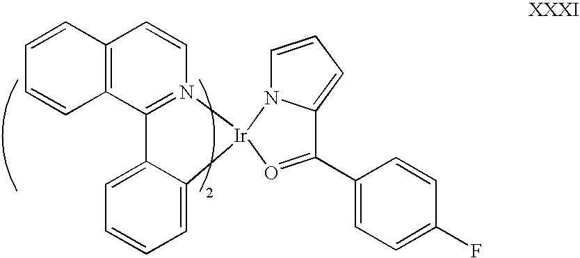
C12=C(C3=N(C=C1)[Ir]1(C4=CC=CC=C34)N3C(=CC=C3)C(C3=CC=C(F)C=C3)=O1)C=CC=C2
